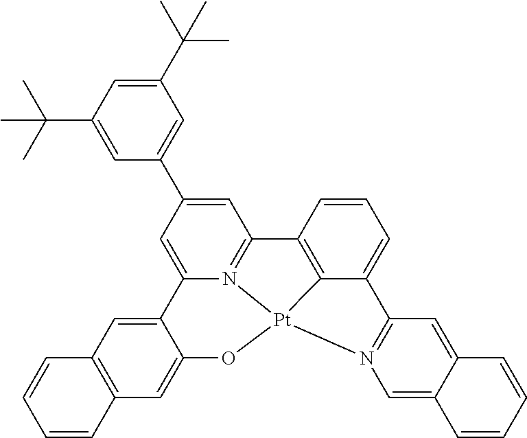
C1=C(C2=CC(C(C)(C)C)=CC(C(C)(C)C)=C2)C=C2N3=C1C1=C4C(=CC=C1)C1=N(C=C5C(=C1)C=CC=C5)[Pt]34OC1=CC3=C(C=C21)C=CC=C3
